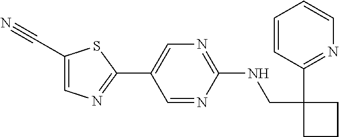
C1(NCC2(C3=NC=CC=C3)CCC2)=NC=C(C2=NC=C(C#N)S2)C=N1
